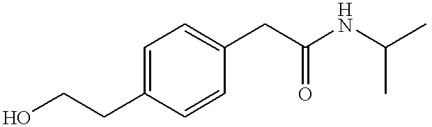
C1=C(CCO)C=CC(CC(=O)NC(C)C)=C1
